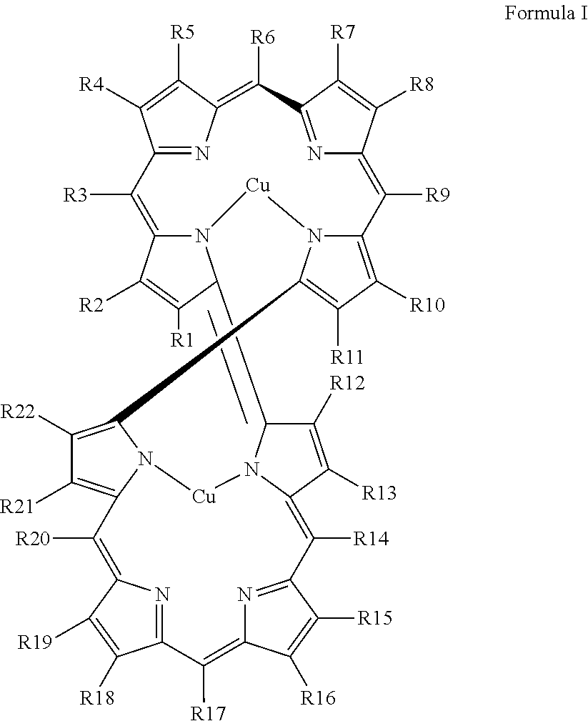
C1([R3])=C2N3C(=C4C([R12])=C([R13])C5=C([R14])C6=NC(=C([R17])C7=NC(=C([R20])C8=C([R21])C([R22])=C(C9=C([R11])C([R10])=C(C([R9])=C%10N=C(C([R6])=C%11N=C1C([R4])=C%11[R5])C([R7])=C%10[R8])N9[Cu]3)N8[Cu]N45)C([R19])=C7[R18])C([R16])=C6[R15])C([R1])=C2[R2]
